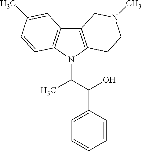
C12=C(N(C(C(C3=CC=CC=C3)O)C)C3=C1C=C(C)C=C3)CCN(C)C2
